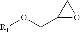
C1(CO[R1])OC1
